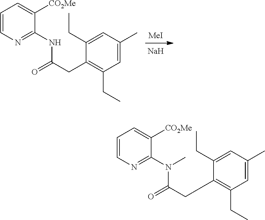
[MeI].[Na].C1(CC)=CC(C)=CC(CC)=C1CC(=O)NC1=NC=CC=C1[CO2Me].C1(CC)=CC(C)=CC(CC)=C1CC(=O)N(C1=NC=CC=C1[CO2Me])C
